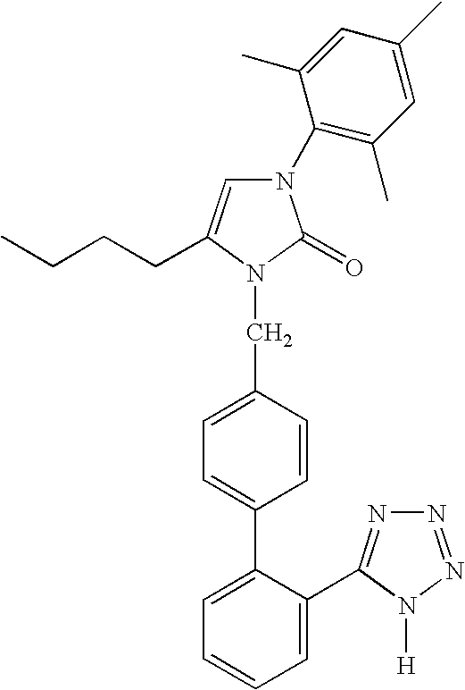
N1(C2=C(C)C=C(C)C=C2C)C=C(CCCC)N(CC2=CC=C(C3=CC=CC=C3C3=NN=NN3[H])C=C2)C1=O
